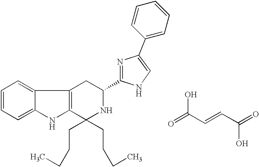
C12=C(C3=CC=CC=C3N1)CC(C1=NC(C3=CC=CC=C3)=CN1)NC2(CCCC)CCCC.O=C(O)C=CC(=O)O
